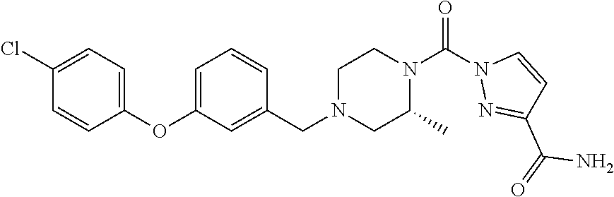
C1(Cl)=CC=C(OC2=CC=CC(CN3CC(C)N(C(N4N=C(C(=O)N)C=C4)=O)CC3)=C2)C=C1
